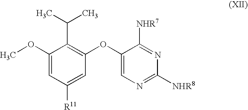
C1(OC)=CC([R11])=CC(OC2=CN=C([NHR8])N=C2[NHR7])=C1C(C)C
